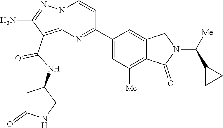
O=C(C1=C2N(N=C1N)C=CC(C1=CC([Me])=C3C(=C1)CN(C(C1CC1)[Me])C3=O)=N2)NC1CC(=O)NC1
